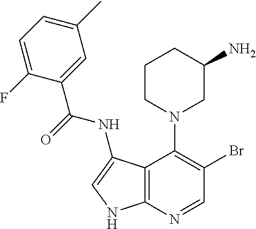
C12=C(N=CC(Br)=C1N1CC(N)CCC1)NC=C2NC(C1=CC(C)=CC=C1F)=O
